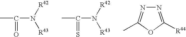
CC(=O)N([R43])[R42].CC(=S)N([R43])[R42].N1=C([R44])OC(C)=N1
